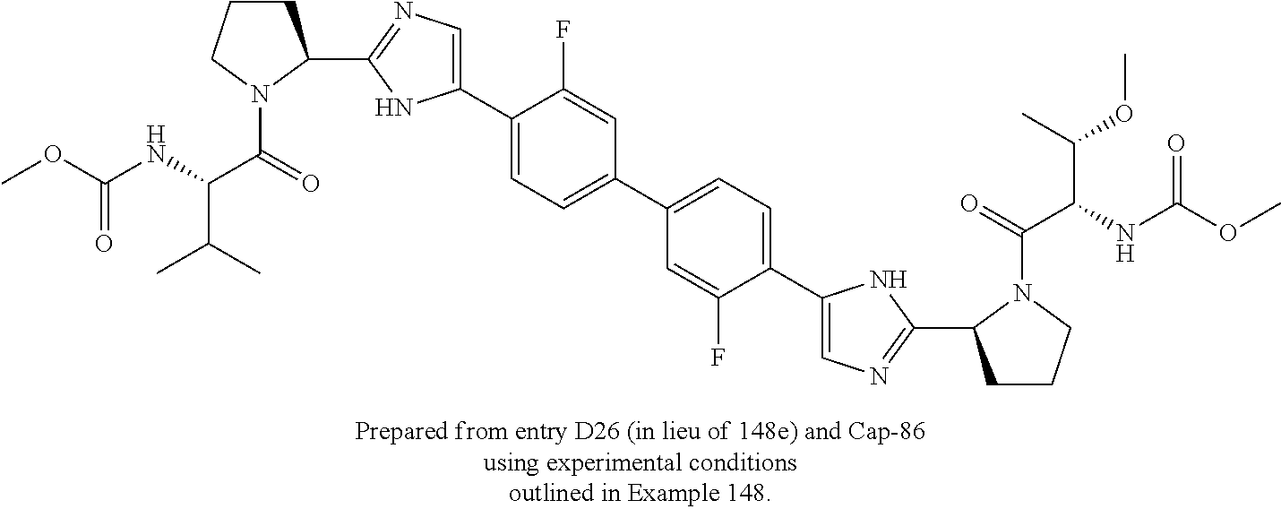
C(=O)(OC)NC(C(N1C(C2=NC=C(C3=CC=C(C4=CC=C(C5=CN=C(C6CCCN6C(=O)C(NC(OC)=O)C(C)OC)N5)C(F)=C4)C=C3F)N2)CCC1)=O)C(C)C
